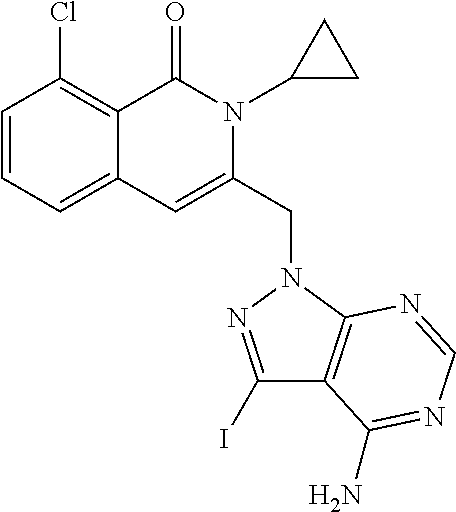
C1=CC=C2C(=C1Cl)C(=O)N(C1CC1)C(CN1C3=C(C(I)=N1)C(N)=NC=N3)=C2
